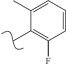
CC1=C(F)C=CC=C1C
